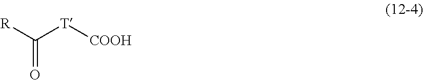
[R]C([T][COOH])=O
